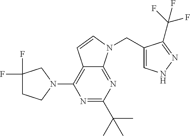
C1(F)(F)CCN(C2=C3C(=NC(C(C)(C)C)=N2)N(CC2=CNN=C2C(F)(F)F)C=C3)C1
